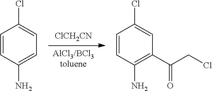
[ClCH2CN].[AlCl3/BCl3toluene].C1=CC(N)=CC=C1Cl.C1=CC(N)=C(C(CCl)=O)C=C1Cl
